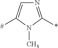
N1=C(*)N(C)C([#])=C1
